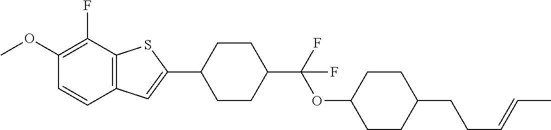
O(C1=C(F)C2=C(C=C1)C=C(C1CCC(C(OC3CCC(CCC=CC)CC3)(F)F)CC1)S2)C
